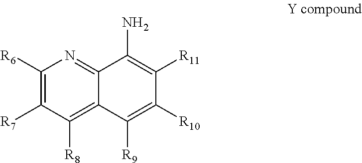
C1([R6])=C([R7])C([R8])=C2C(=N1)C(N)=C([R11])C([R10])=C2[R9]
